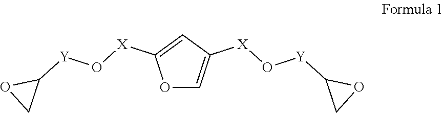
O1C=C([X]O[Y]C2CO2)C=C1[X]O[Y]C1OC1
